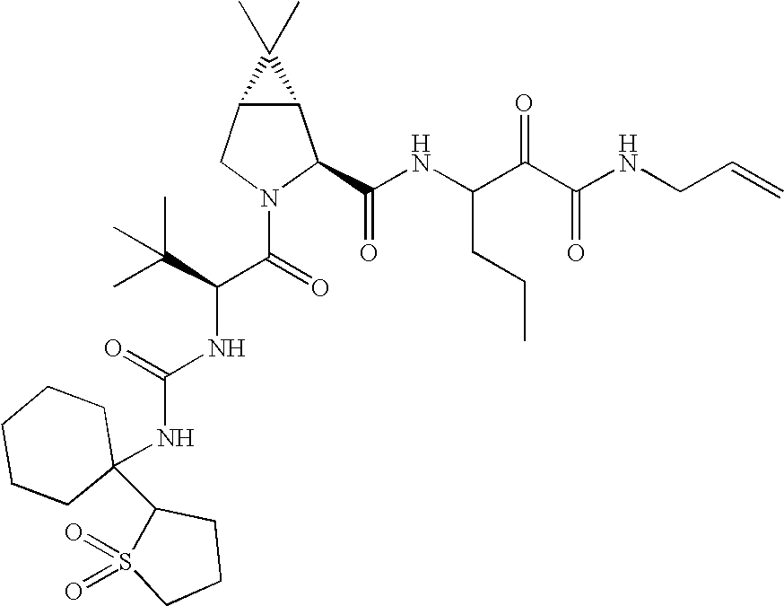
C12C(CN(C(=O)C(NC(NC3(C4S(=O)(=O)CCC4)CCCCC3)=O)C(C)(C)C)C1C(NC(C(C(NCC=C)=O)=O)CCC)=O)C2(C)C
